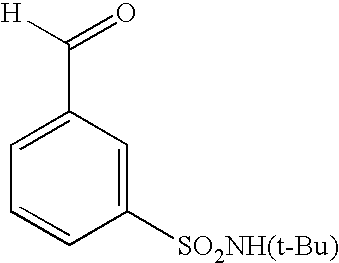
C1([SO2NH(t-Bu)])=CC(C([H])=O)=CC=C1
